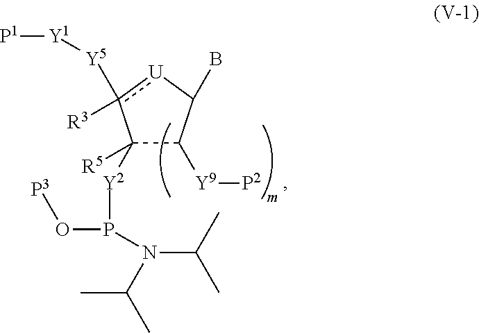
[Y1]([Y5]c1([R3])[U]C(B)C([Y9][P2])C1([R5])[Y2]P(O[P3])N(C(C)C)C(C)C)[P1]
